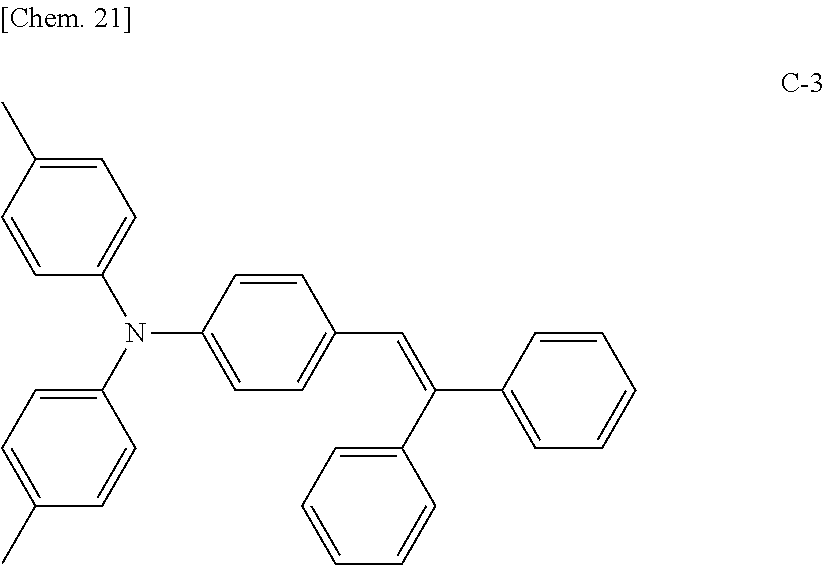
C1=CC(N(C2=CC=C(C)C=C2)C2=CC=C(C=C(C3=CC=CC=C3)C3=CC=CC=C3)C=C2)=CC=C1C
